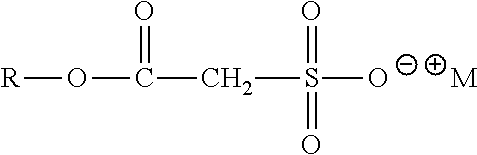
[M].C(S(=O)([O-])=O)C(=O)O[R]
